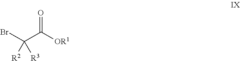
C(C([OR1])=O)(Br)([R3])[R2]
